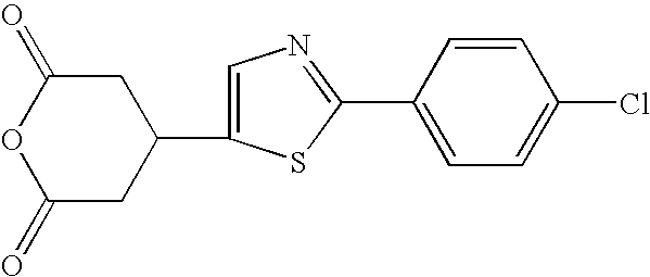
O1C(=O)CC(C2=CN=C(C3=CC=C(Cl)C=C3)S2)CC1=O
